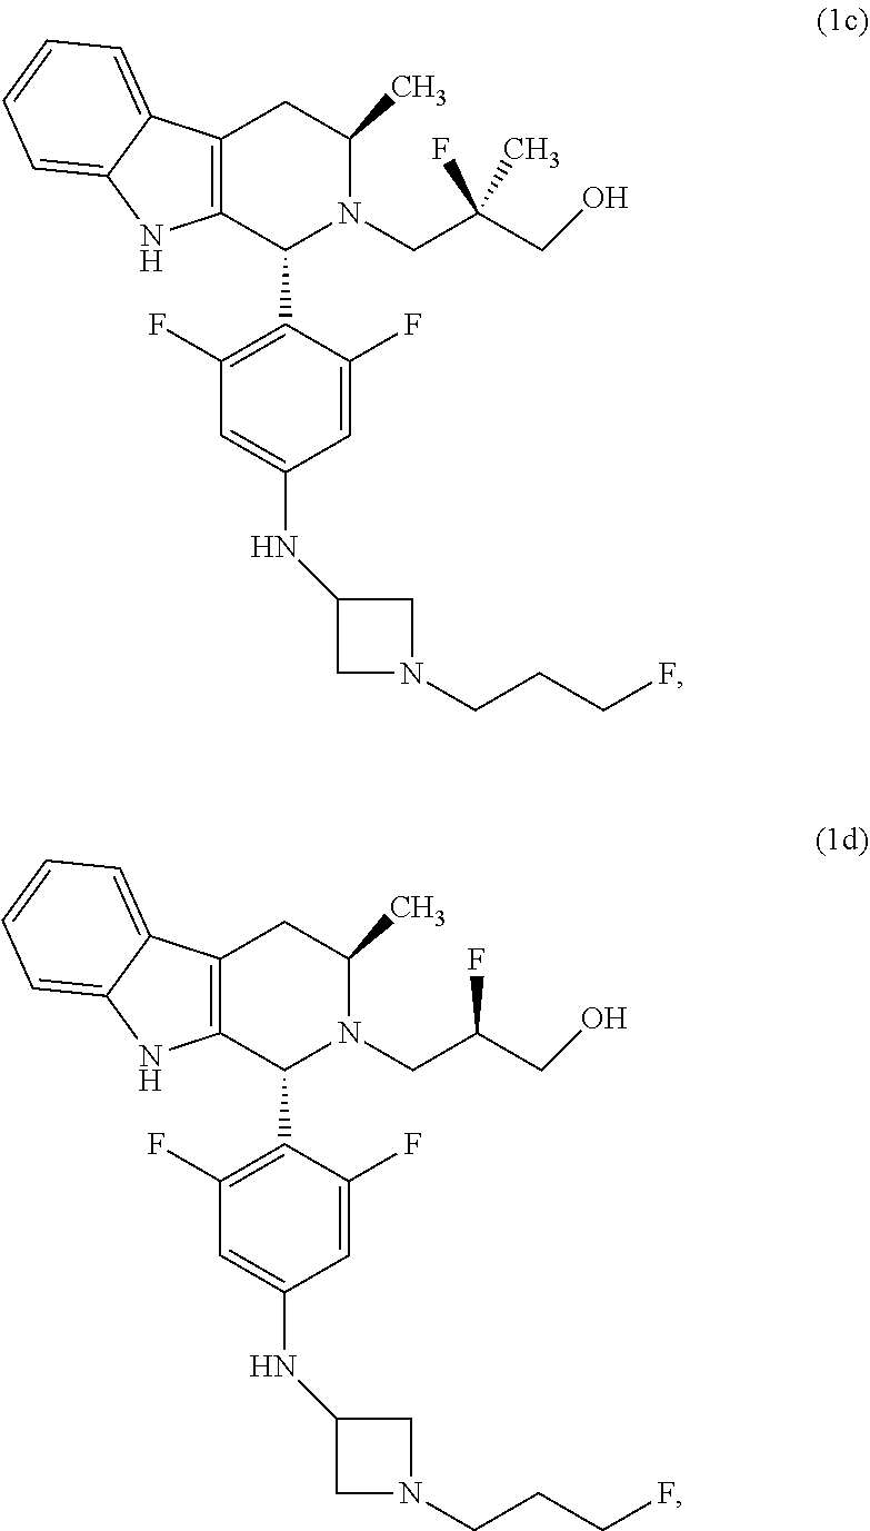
N1(CCCF)CC(NC2=CC(F)=C(C3C4=C(CC(C)N3CC(CO)(F)C)C3=CC=CC=C3N4)C(F)=C2)C1.N1(CCCF)CC(NC2=CC(F)=C(C3C4=C(CC(C)N3CC(CO)F)C3=CC=CC=C3N4)C(F)=C2)C1
